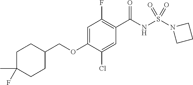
C1=C(OCC2CCC(C)(F)CC2)C(Cl)=CC(C(NS(N2CCC2)(=O)=O)=O)=C1F
